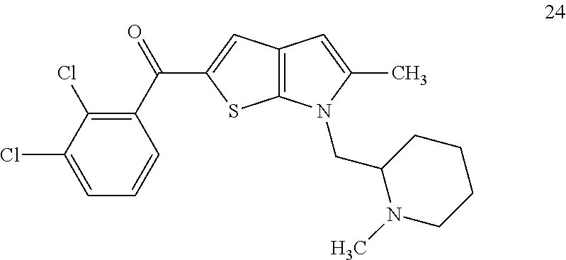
C12=C(C=C(C(C3=C(Cl)C(Cl)=CC=C3)=O)S1)C=C(C)N2CC1N(C)CCCC1
